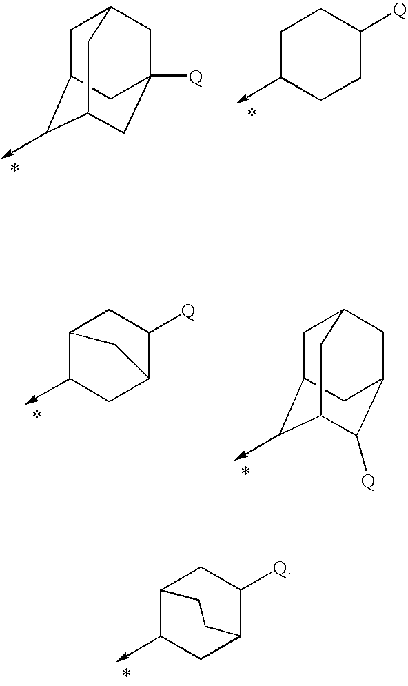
C1CC([Q])CCC1->C.C1C2CC3([Q])CC1CC(C3)C2->C.C12CC([Q])C(CC1->C)C2.C1C2CC3CC1CC(C3[Q])C2->C.C12CC([Q])C(CC1->C)CC2
